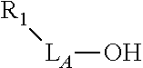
O[LA][R1]
